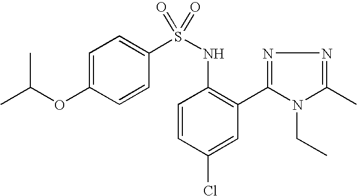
C1=C(OC(C)C)C=CC(S(NC2=C(C3=NN=C(C)N3CC)C=C(Cl)C=C2)(=O)=O)=C1
